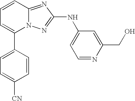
C1(C2=CC=CC3=NC(NC4=CC=NC(CO)=C4)=NN23)=CC=C([CN])C=C1
